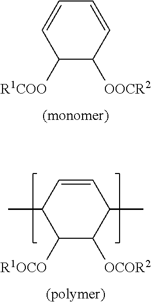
C1=CC([OOCR2])C([R1COO])C=C1.C1=CC(C)C([R1OCO])C([OCOR2])C1C
